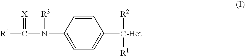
[R4]C(N(C1=CC=C([C-Het]([R2])[R1])C=C1)[R3])=[X]
